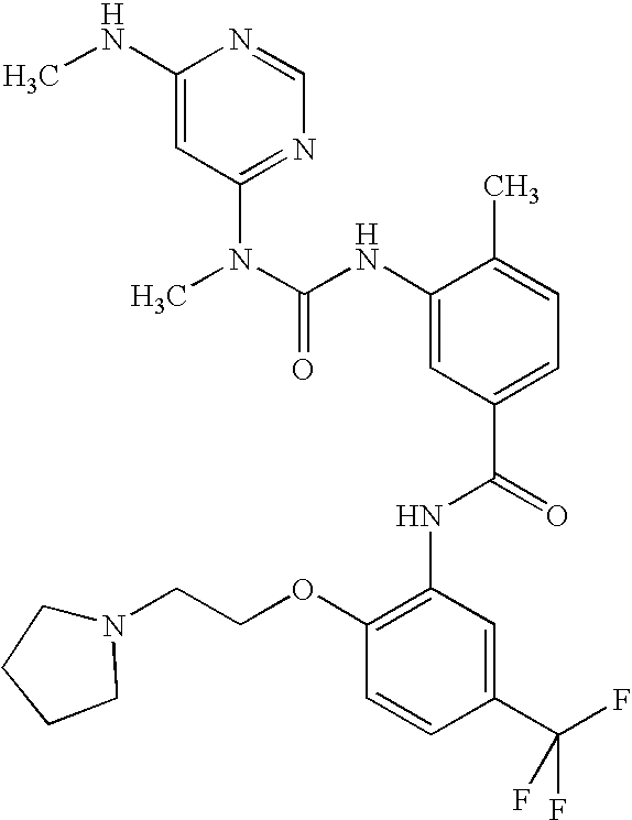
C1(NC)=CC(N(C)C(NC2=CC(C(NC3=C(OCCN4CCCC4)C=CC(C(F)(F)F)=C3)=O)=CC=C2C)=O)=NC=N1
